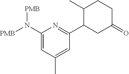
C1(N([PMB])[PMB])=CC(C)=CC(C2CC(=O)CCC2C)=N1
